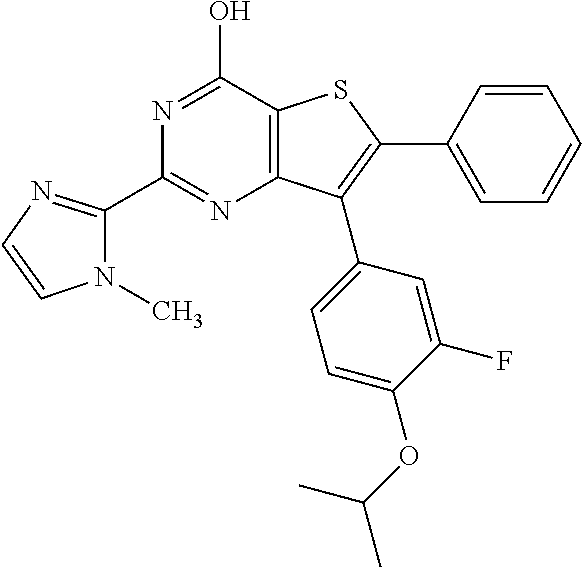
N1(C)C(C2=NC3=C(C(O)=N2)SC(C2=CC=CC=C2)=C3C2=CC=C(OC(C)C)C(F)=C2)=NC=C1
